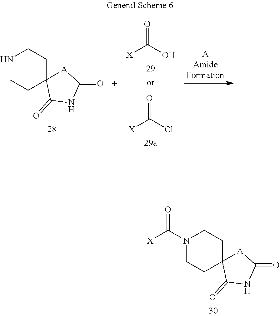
[X]C(O)=O.[X]C(Cl)=O.[A]1C2(C(=O)NC1=O)CCNCC2.[X]C(=O)N1CCC2([A]C(=O)NC2=O)CC1
